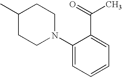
C1(C)CCN(C2=CC=CC=C2C(C)=O)CC1
